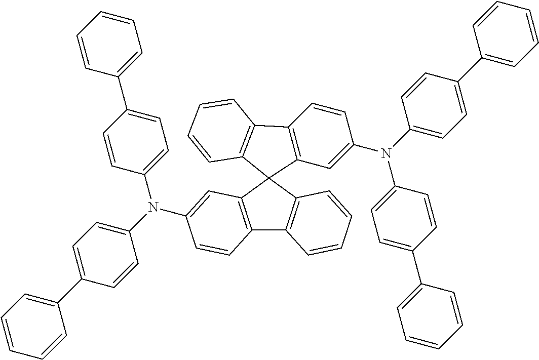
C12=C(C=C(N(C3=CC=C(C4=CC=CC=C4)C=C3)C3=CC=C(C4=CC=CC=C4)C=C3)C=C1)C1(C3=C2C=CC=C3)C2=C(C=CC(N(C3=CC=C(C4=CC=CC=C4)C=C3)C3=CC=C(C4=CC=CC=C4)C=C3)=C2)C2=C1C=CC=C2
